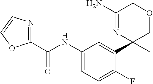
C1(C(=O)NC2=CC=C(F)C(C3(C)COCC(N)=N3)=C2)=NC=CO1
